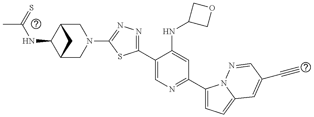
C12CN(C3=NN=C(C4=CN=C(C5=CC=C6N5N=CC(C#C)=C6)C=C4NC4COC4)S3)CC(C1NC(C)=S)C2
